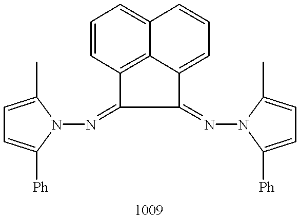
C1=C(C)N(N=C2C(=NN3C([Ph])=CC=C3C)C3=CC=CC4=CC=CC2=C34)C([Ph])=C1
